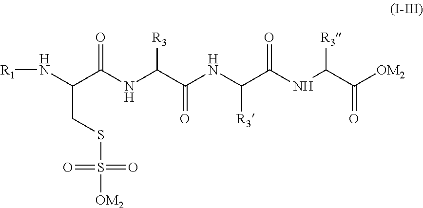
[R1]NC(C(=O)NC(C(NC(C(NC(C([OM2])=O)[R3])=O)[R3])=O)[R3])CSS([OM2])(=O)=O
